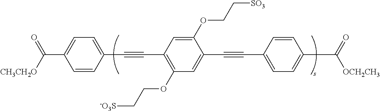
C(C1=CC=C(C#CC2=C(OCC[-O3S])C=C(C#CC3=CC=C(C(=O)[OCH2CH3])C=C3)C(OCC[SO3])=C2)C=C1)([CH3CH2O])=O
